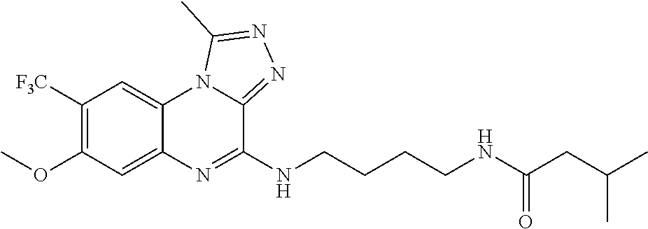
COC1=C([F3C])C=C2C(=C1)N=C(NCCCCNC(CC(C)C)=O)C1=NN=C(C)N21
